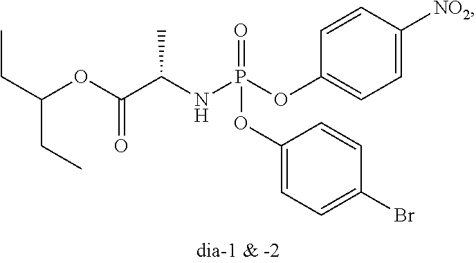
C1=C([NO2])C=CC(OP(NC(C(OC(CC)CC)=O)C)(=O)OC2=CC=C(Br)C=C2)=C1
